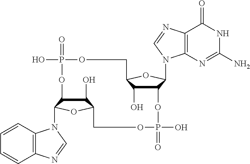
C1(O)C2C(N3C4=C(C=CC=C4)N=C3)OC1COP(=O)(O)OC1C(O)C(OC1N1C3=C(C(=O)NC(N)=N3)N=C1)COP(=O)(O)O2
